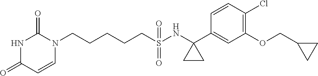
C(CCCS(NC1(C2=CC(OCC3CC3)=C(Cl)C=C2)CC1)(=O)=O)CN1C(=O)NC(=O)C=C1
